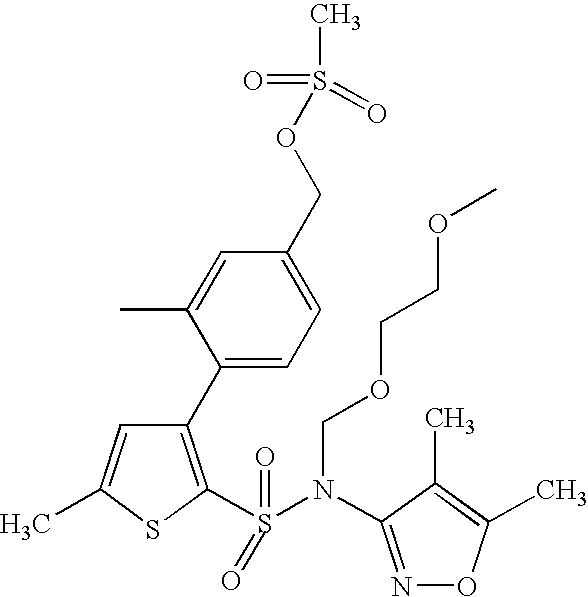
C1=C(C)SC(S(=O)(N(C2=NOC(C)=C2C)COCCOC)=O)=C1C1=CC=C(COS(C)(=O)=O)C=C1C
